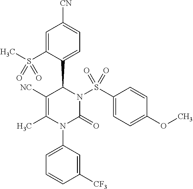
C1=C(S(C)(=O)=O)C(C2N(S(C3=CC=C(OC)C=C3)(=O)=O)C(=O)N(C3=CC=CC([CF3])=C3)C(C)=C2[NC])=CC=C1[CN]
